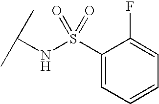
C1(S(NC(C)C)(=O)=O)=CC=CC=C1F
